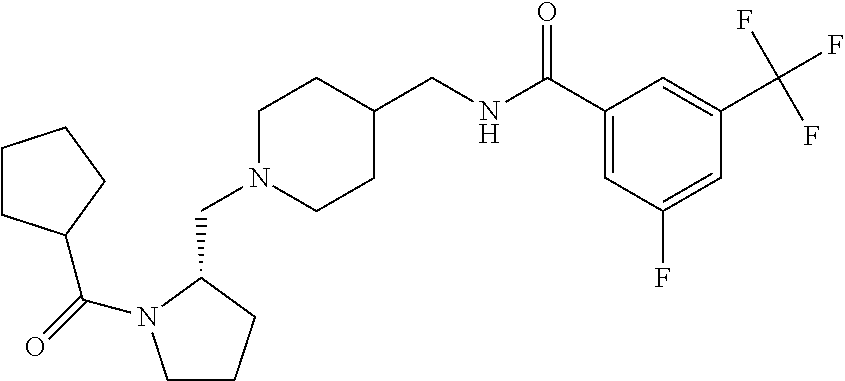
C(N1CCC(CNC(C2=CC(F)=CC(C(F)(F)F)=C2)=O)CC1)C1N(C(=O)C2CCCC2)CCC1
